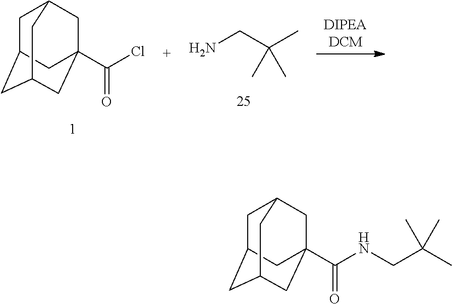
C1C2CC3CC(C(Cl)=O)(CC1C3)C2.NCC(C)(C)C.C1C2CC3CC(C(=O)NCC(C)(C)C)(CC1C3)C2
